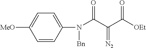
N(C(C(C([OEt])=O)=[N2])=O)([Bn])C1=CC=C([MeO])C=C1
